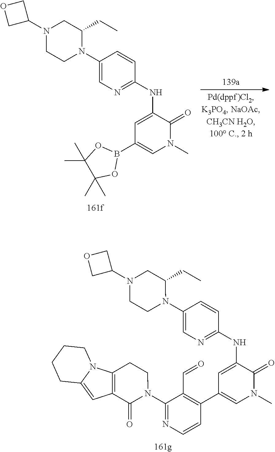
C1(N2CCN(C3COC3)CC2CC)=CN=C(NC2=CC(B3OC(C)(C)C(C)(C)O3)=CN(C)C2=O)C=C1.C1(N2CCN(C3COC3)CC2CC)=CN=C(NC2=CC(C3=C(C=O)C(N4C(=O)C5=C(CC4)N4C(=C5)CCCC4)=NC=C3)=CN(C)C2=O)C=C1
